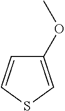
C1(OC)=CSC=C1
